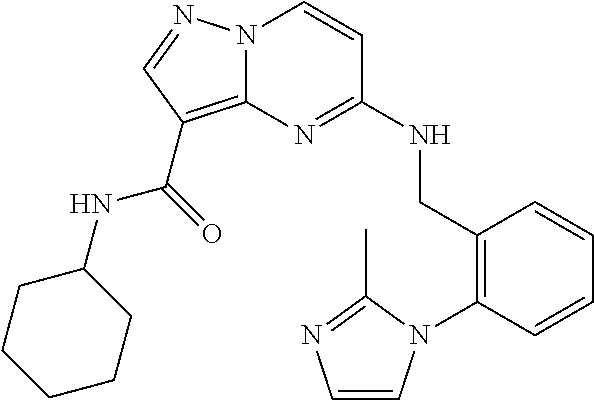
N12C(=C(C(=O)NC3CCCCC3)C=N1)N=C(NCC1=C(N3C=CN=C3C)C=CC=C1)C=C2
